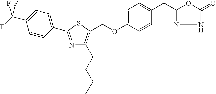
N1=C(C2=CC=C(C(F)(F)F)C=C2)SC(COC2=CC=C(CC3=NNC(=O)O3)C=C2)=C1CCCC
